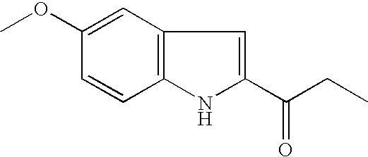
C12=C(NC(C(CC)=O)=C1)C=CC(OC)=C2
